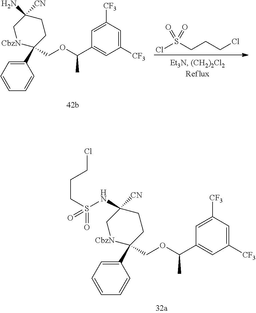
C1(C2(COC(C3=CC([CF3])=CC([CF3])=C3)C)[CbzN]CC(N)([CN])CC2)=CC=CC=C1.ClS(CCCCl)(=O)=O.C1(C2(COC(C3=CC([CF3])=CC([CF3])=C3)C)[CbzN]CC(NS(=O)(=O)CCCCl)([CN])CC2)=CC=CC=C1
